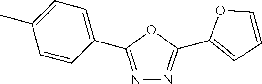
N1=C(C2=CC=C(C)C=C2)OC(C2=CC=CO2)=N1
